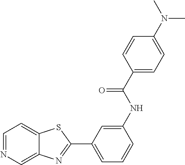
C1=NC=C2C(=C1)SC(C1=CC=CC(NC(C3=CC=C(N(C)C)C=C3)=O)=C1)=N2
